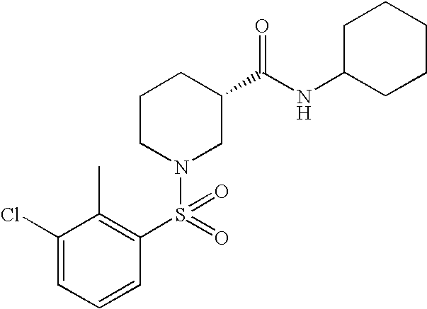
C1(Cl)=CC=CC(S(N2CC(C(NC3CCCCC3)=O)CCC2)(=O)=O)=C1C
